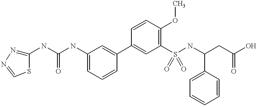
C1=C(NC(NC2=NN=CS2)=O)C=C(C2=CC(S(NC(CC(O)=O)C3=CC=CC=C3)(=O)=O)=C(OC)C=C2)C=C1
